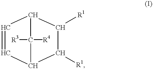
C1=CC2C([R1])C([R1])C1C2([R4])[R3]
